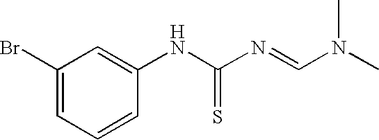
C1(Br)=CC=CC(NC(N=CN(C)C)=S)=C1
